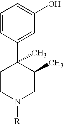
C1(C2(C)CCN([R])CC2C)=CC(O)=CC=C1
